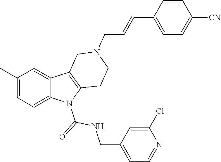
C1(C)=CC=C2C(=C1)C1=C(N2C(=O)NCC2=CC=NC(Cl)=C2)CCN(CC=CC2=CC=C([CN])C=C2)C1
